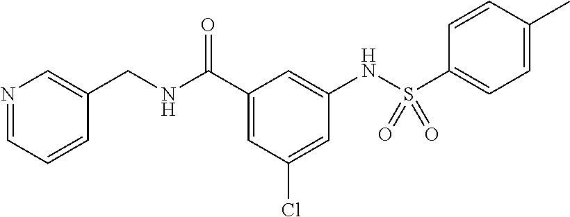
N1=CC=CC(CNC(C2=CC(Cl)=CC(NS(C3=CC=C(C)C=C3)(=O)=O)=C2)=O)=C1
